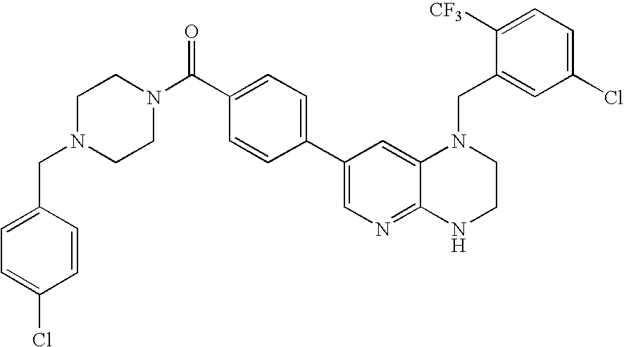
C1(C2=CC=C(C(=O)N3CCN(CC4=CC=C(Cl)C=C4)CC3)C=C2)=CN=C2C(=C1)N(CC1=CC(Cl)=CC=C1[CF3])CCN2
